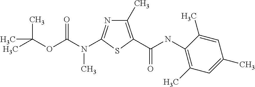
C1(C)=C(C(NC2=C(C)C=C(C)C=C2C)=O)SC(N(C(OC(C)(C)C)=O)C)=N1
